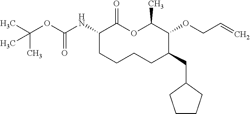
C1(NC(OC(C)(C)C)=O)CCCCC(CC2CCCC2)C(OCC=C)C(C)OC1=O
